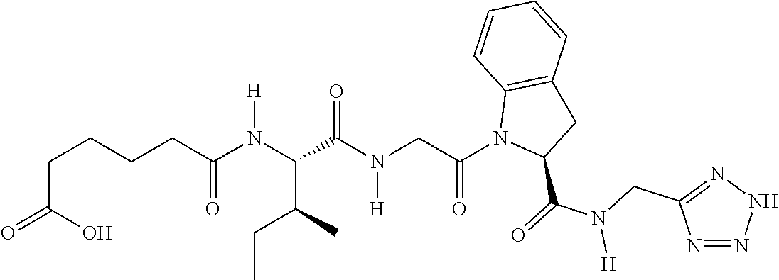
C(CC(N(C(C(N(CC(N1C(C(=O)N(CC2=NNN=N2)[H])CC2=C1C=CC=C2)=O)[H])=O)C(C)CC)[H])=O)CCC(=O)O
